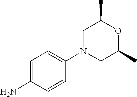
C1=C(N)C=CC(N2CC(C)OC(C)C2)=C1
